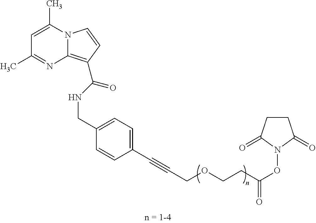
C(NC(=O)C1=C2N(C=C1)C(C)=CC(C)=N2)C1=CC=C(C#CCOCCC(ON2C(=O)CCC2=O)=O)C=C1
